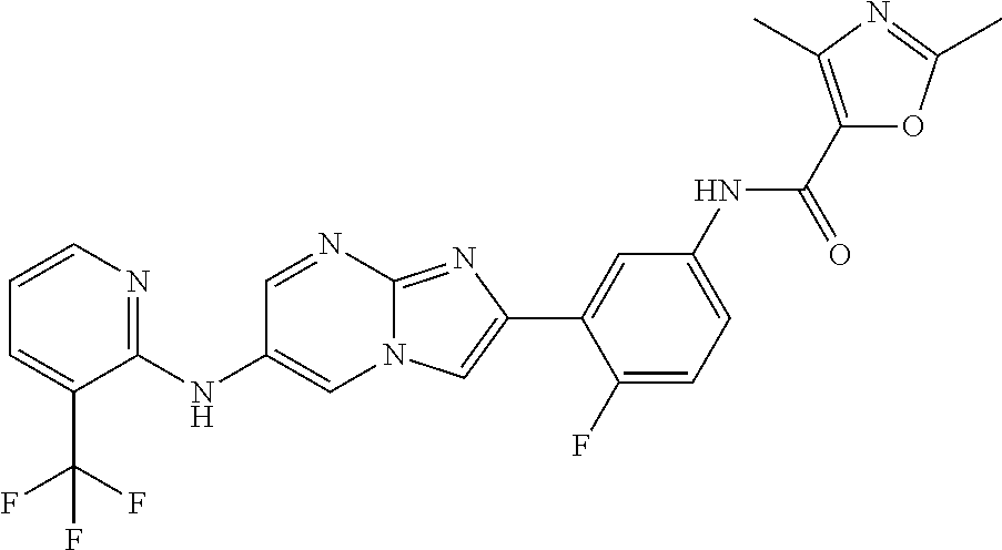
C1(NC2=CN3C(=NC(C4=CC(NC(=O)C5=C(C)N=C(C)O5)=CC=C4F)=C3)N=C2)=NC=CC=C1C(F)(F)F
